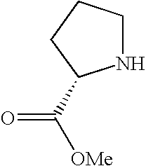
N1CCCC1C([OMe])=O
